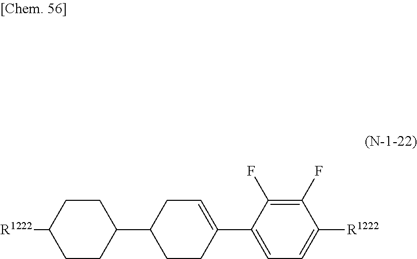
C1CC([R1222])CCC1C1CCC(C2=CC=C([R1222])C(F)=C2F)=CC1
